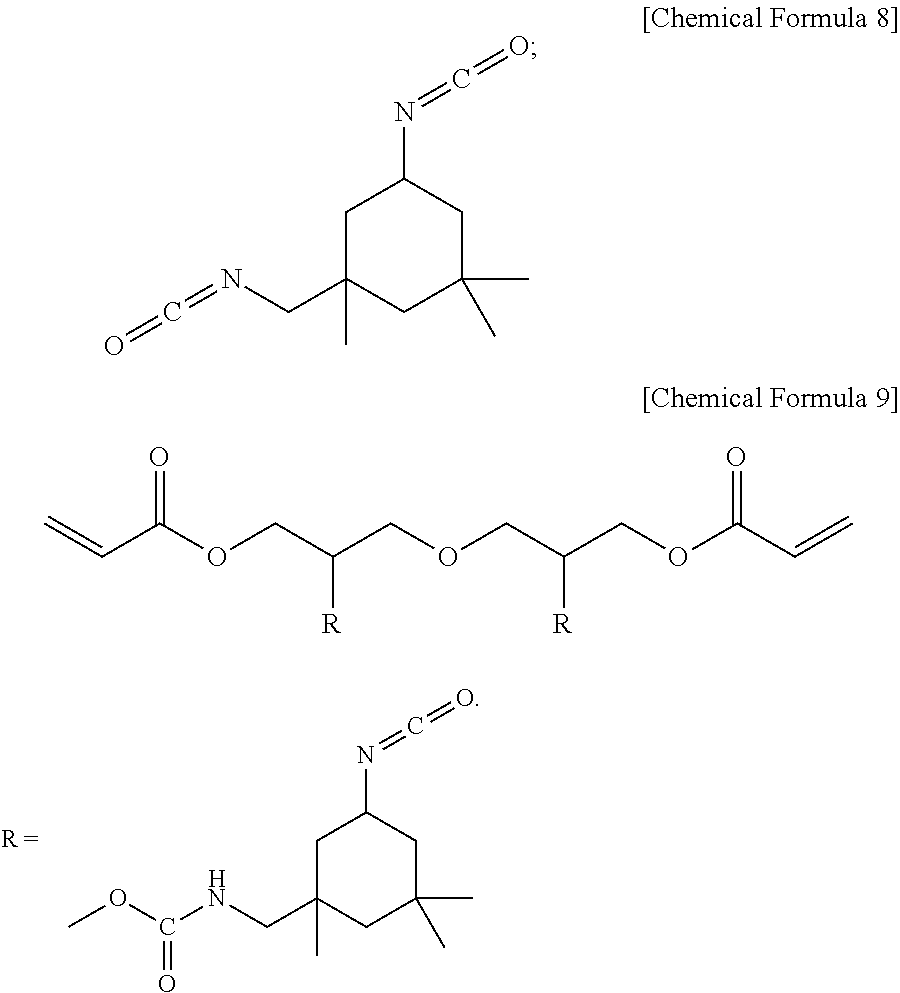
C1C(CNC(OC)=O)(C)CC(C)(C)CC1N=C=O.C=CC(OCC(COCC(COC(C=C)=O)[R])[R])=O.C1C(CN=C=O)(C)CC(C)(C)CC1N=C=O
